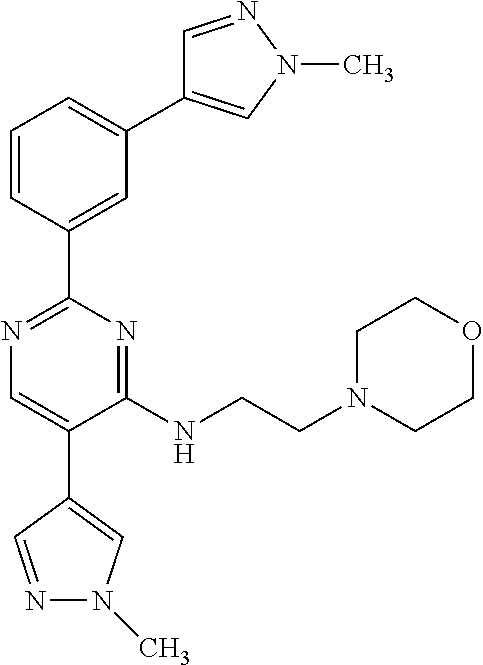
C1=CC(C2=NC=C(C3=CN(C)N=C3)C(NCCN3CCOCC3)=N2)=CC(C2=CN(C)N=C2)=C1
